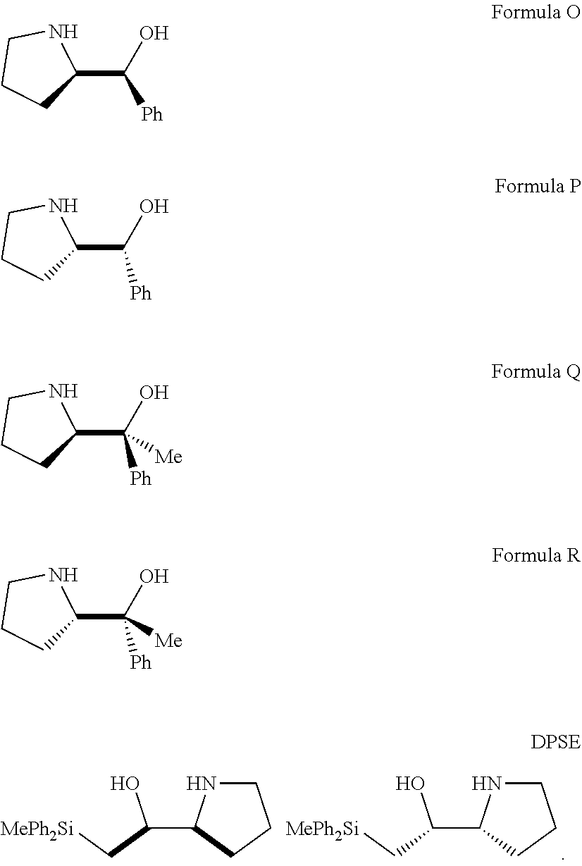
C1NC(C(O)C[MePh2Si])CC1.C1NC(C(O)C[MePh2Si])CC1.C1C(C(O)[Ph])NCC1.C1C(C(O)([Ph])[Me])NCC1.C1C(C(O)([Ph])[Me])NCC1.C1C(C(O)[Ph])NCC1
